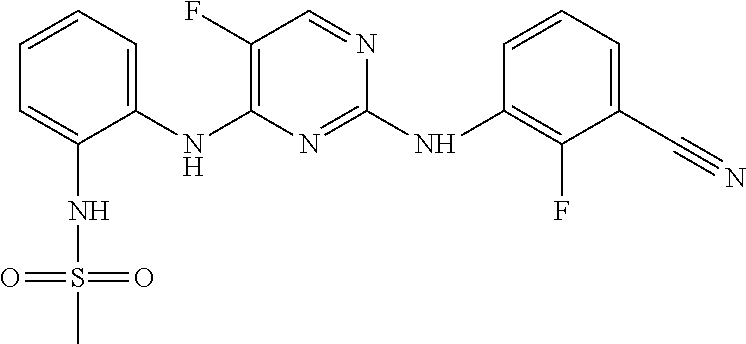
C1=CC=C(NC2=C(F)C=NC(NC3=C(F)C(C#N)=CC=C3)=N2)C(NS(=O)(=O)C)=C1
